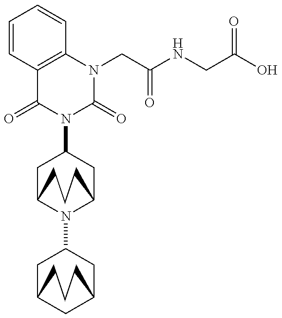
C1=CC2=C(C=C1)N(CC(=O)NCC(=O)O)C(=O)N(C1CC3N(C4CC5CC(C4)CCC5)C(C1)CCC3)C2=O
